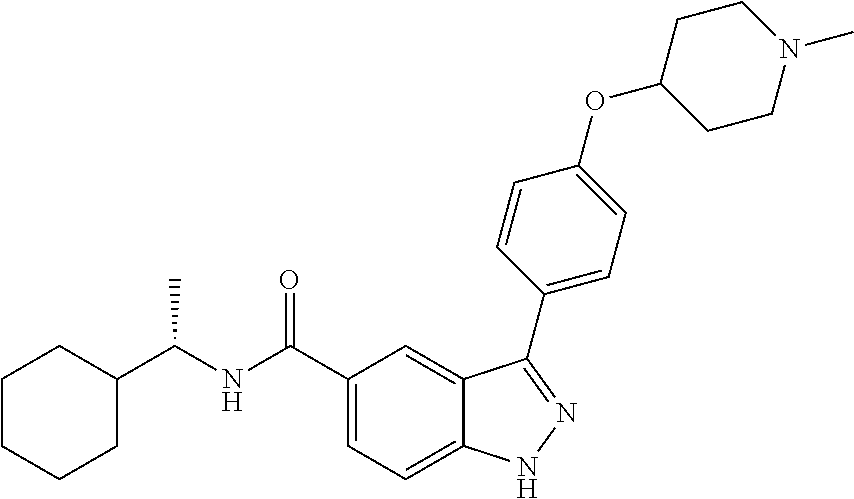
C1(C(NC(C2=CC=C3C(=C2)C(C2=CC=C(OC4CCN(C)CC4)C=C2)=NN3)=O)C)CCCCC1
